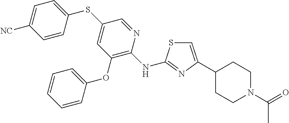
C1=C(C2CCN(C(=O)C)CC2)N=C(NC2=C(OC3=CC=CC=C3)C=C(SC3=CC=C([NC])C=C3)C=N2)S1
